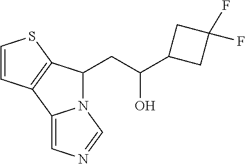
N12C(=CN=C1)C1=C(SC=C1)C2CC(C1CC(F)(F)C1)O
